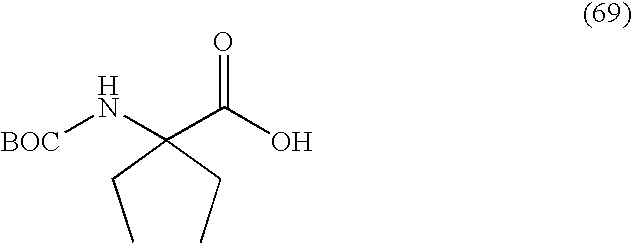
C(O)(=O)C(N[BOC])(CC)CC
